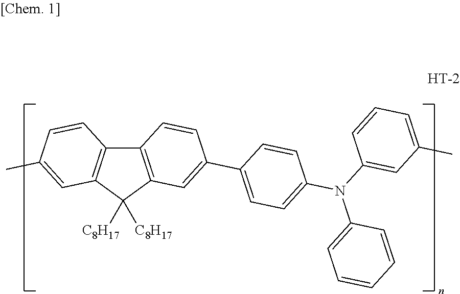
C12=C(C([C8H17])([C8H17])C3=C1C=CC(C)=C3)C=C(C1=CC=C(N(C3=CC(C)=CC=C3)C3=CC=CC=C3)C=C1)C=C2
